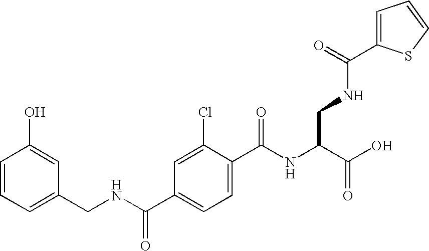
C1=CC=C(CNC(C2=CC=C(C(NC(C(O)=O)CNC(=O)C3=CC=CS3)=O)C(Cl)=C2)=O)C=C1O
